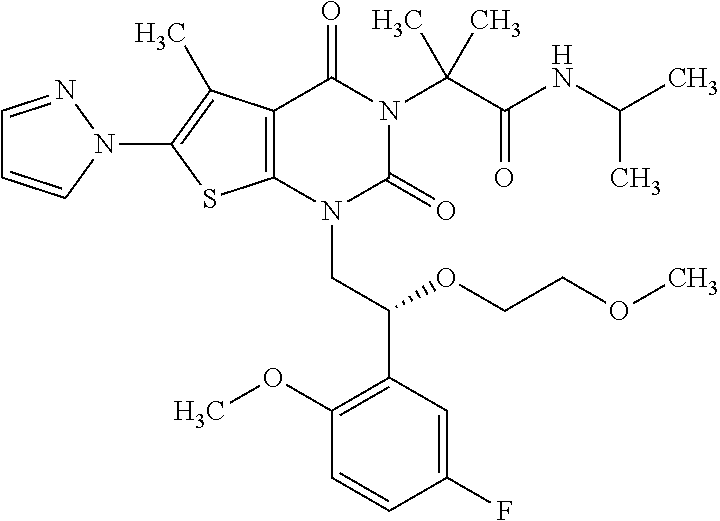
C12=C(C(C)=C(N3C=CC=N3)S1)C(=O)N(C(C(=O)NC(C)C)(C)C)C(=O)N2CC(C1=C(OC)C=CC(F)=C1)OCCOC
